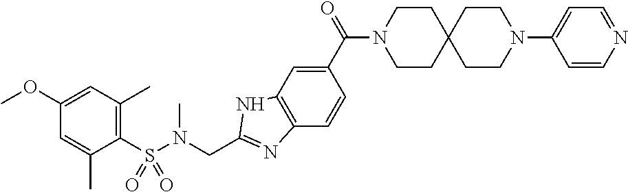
C1(S(N(CC2=NC3=C(N2)C=C(C(N2CCC4(CC2)CCN(C2=CC=NC=C2)CC4)=O)C=C3)C)(=O)=O)=C(C)C=C(OC)C=C1C
